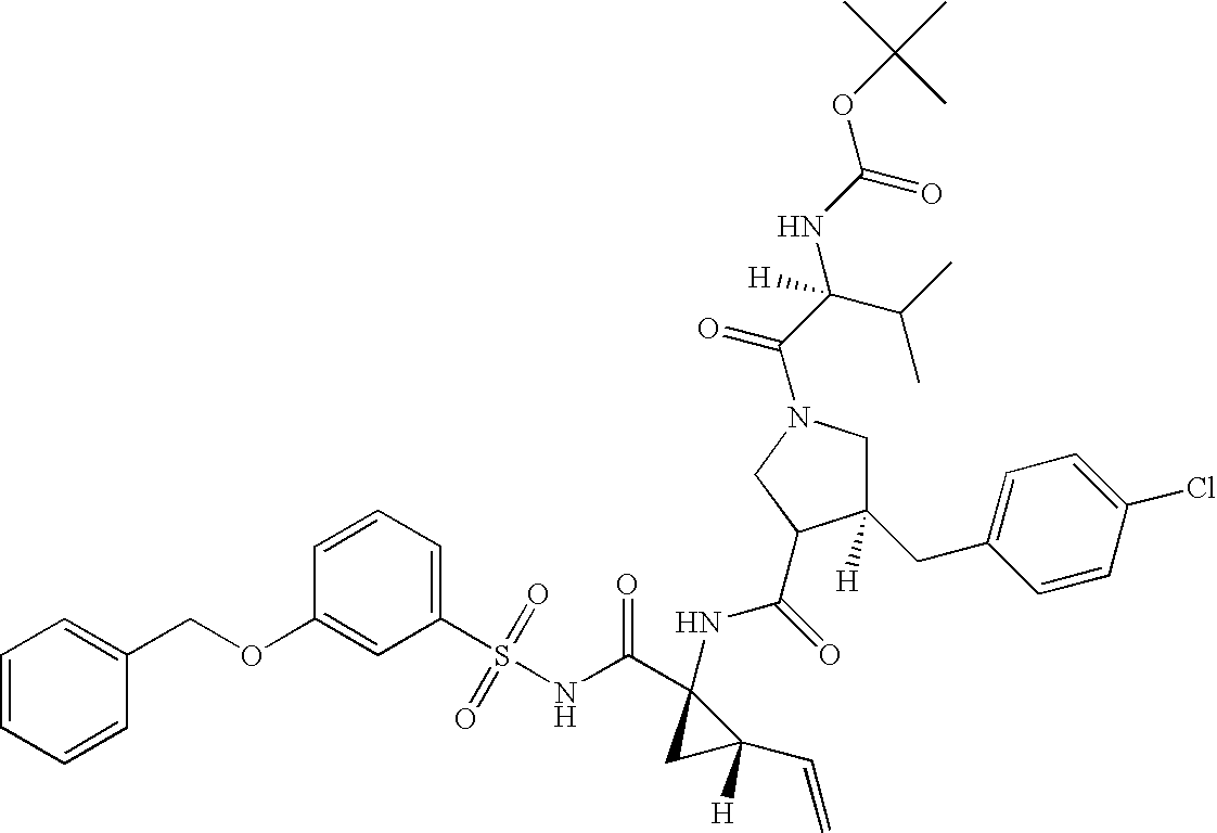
O(C1=CC(S(NC(C2(NC(=O)C3C(CC4=CC=C(Cl)C=C4)([H])CN(C(C(C(C)C)(NC(OC(C)(C)C)=O)[H])=O)C3)CC2(C=C)[H])=O)(=O)=O)=CC=C1)CC1=CC=CC=C1
